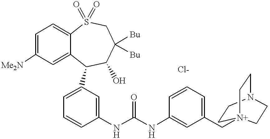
C1=C([Me2N])C=C2C(=C1)S(=O)(=O)CC([Bu])([Bu])C(O)C2C1=CC=CC(NC(NC2=CC(C[N+]34CCN(CC3)CC4)=CC=C2)=O)=C1
